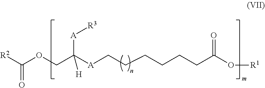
C(C([A]CCCCCCC(O[R1])=O)([A][R3])[H])OC([R2])=O
